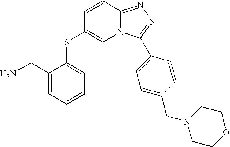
C1=CC(SC2=CC=CC=C2CN)=CN2C1=NN=C2C1=CC=C(CN2CCOCC2)C=C1
